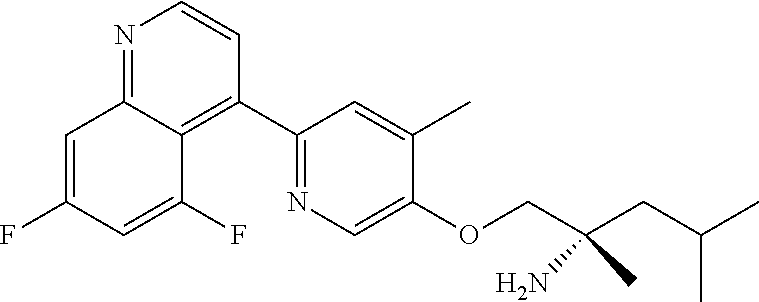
N1=C2C(=C(C3=NC=C(OCC(CC(C)C)(N)C)C(C)=C3)C=C1)C(F)=CC(F)=C2
